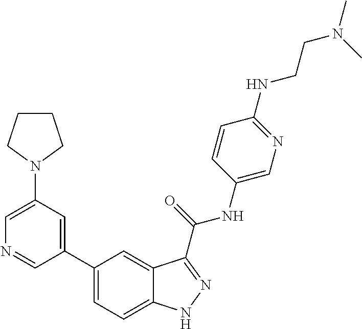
C1(N2CCCC2)=CN=CC(C2=CC=C3C(=C2)C(C(NC2=CN=C(NCCN(C)C)C=C2)=O)=NN3)=C1
